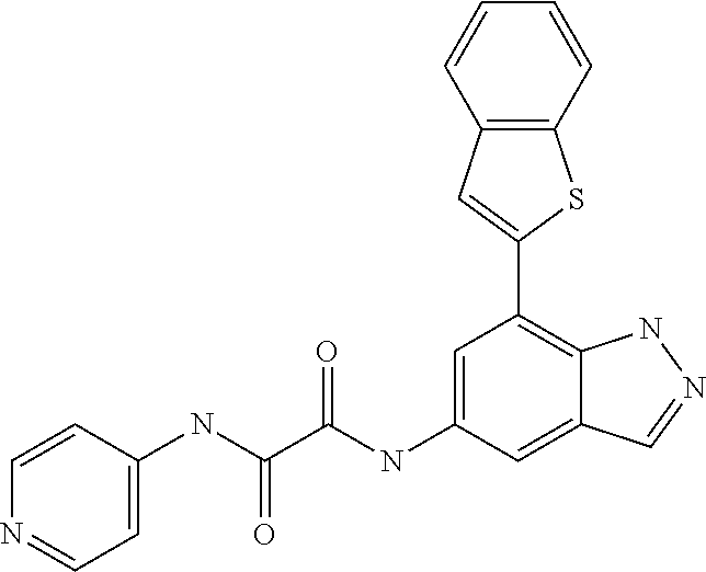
C1(NC(=O)C(=O)NC2=CC(C3=CC4=C(S3)C=CC=C4)=C3C(=C2)C=NN3)=CC=NC=C1
